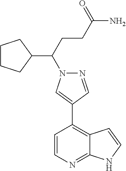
C1=CC(C2=CN(C(CCC(N)=O)C3CCCC3)N=C2)=C2C(=N1)NC=C2
